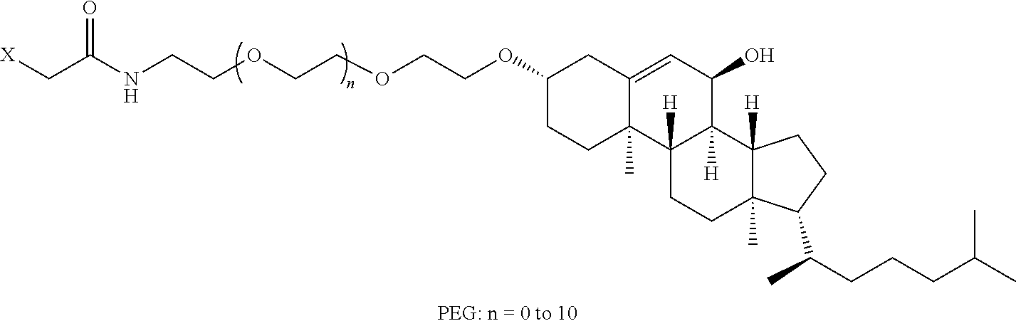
[X]CC(NCCOCCOCCOC1CC2=CC(O)C3([H])C([H])(C2(C)CC1)CCC1(C)C3([H])CCC1C(C)CCCC(C)C)=O
